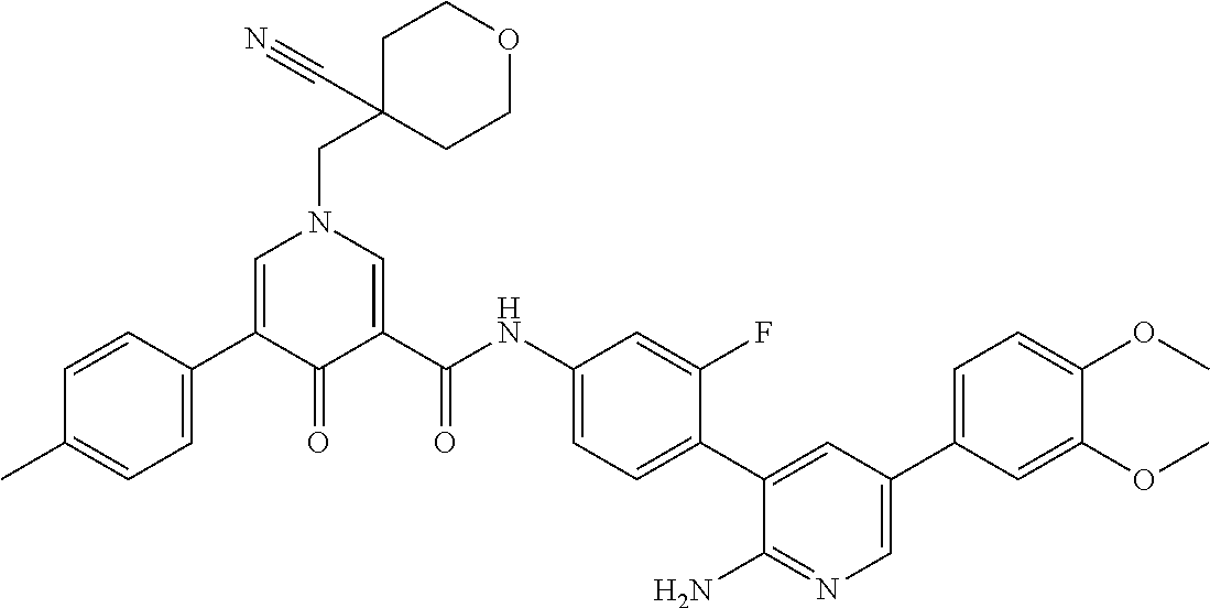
C1=C(C2=CC=C(C)C=C2)C(=O)C(C(NC2=CC=C(C3=CC(C4=CC=C(OC)C(OC)=C4)=CN=C3N)C(F)=C2)=O)=CN1CC1(C#N)CCOCC1
